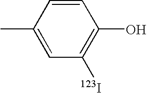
CC1=CC([123I])=C(O)C=C1
